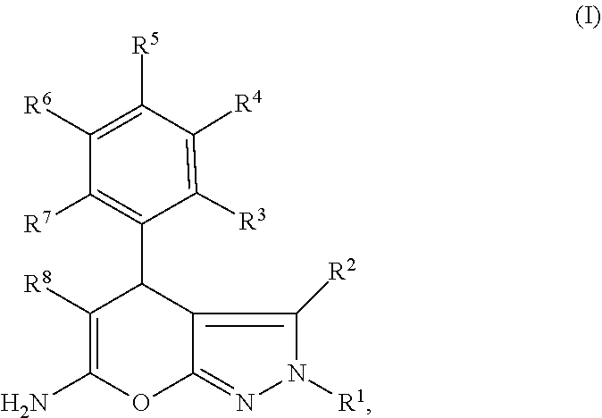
C1([R6])=C([R5])C([R4])=C([R3])C(C2C([R8])=C(N)OC3=NN([R1])C([R2])=C23)=C1[R7]
